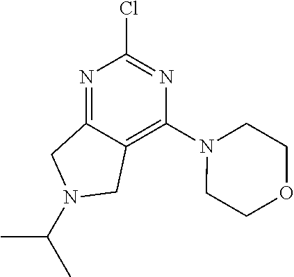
ClC1=NC(N2CCOCC2)=C2C(=N1)CN(C(C)C)C2
